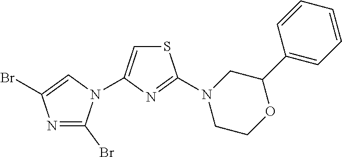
N1=C(Br)N(C2=CSC(N3CCOC(C4=CC=CC=C4)C3)=N2)C=C1Br
